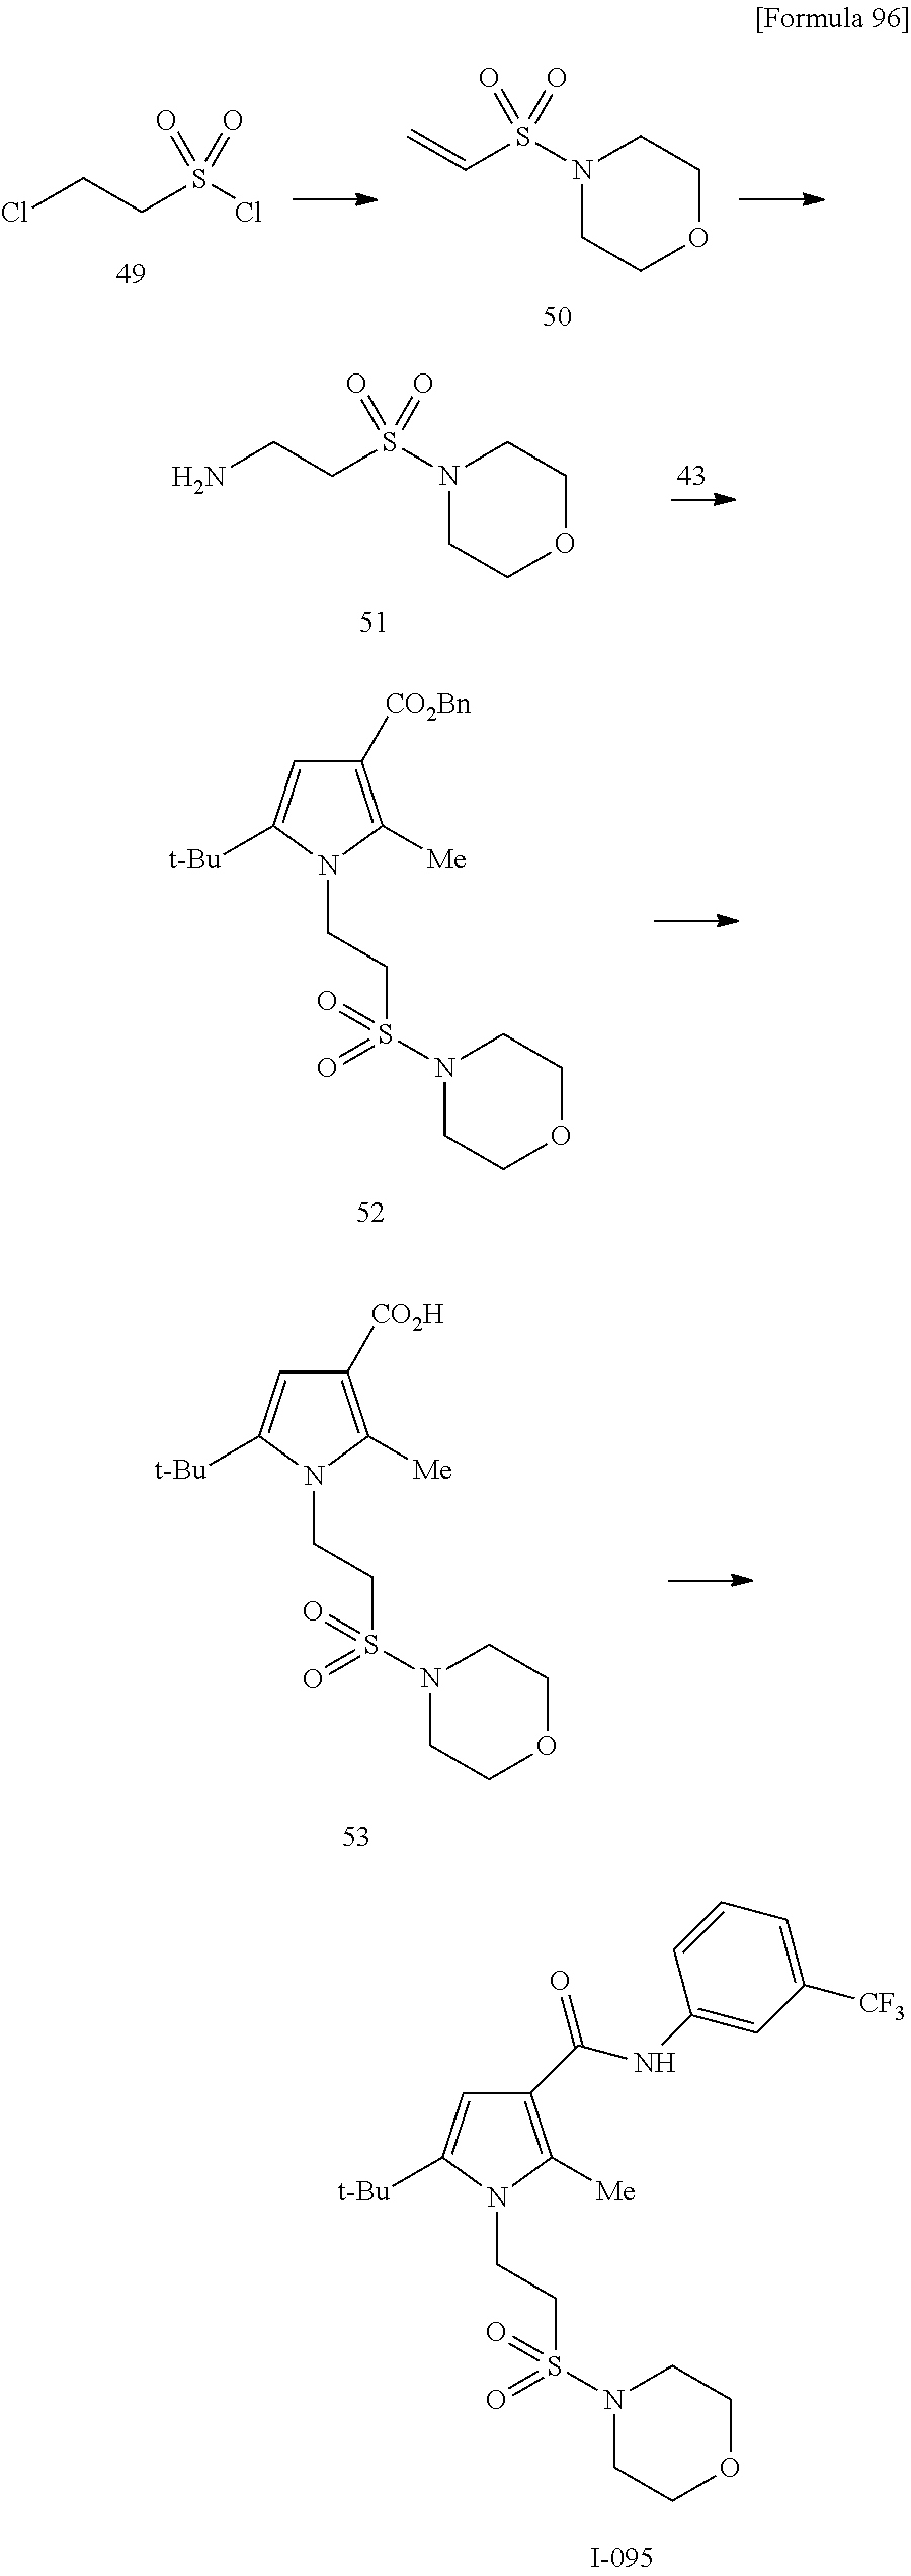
C1(C(=O)NC2=CC([CF3])=CC=C2)=C([Me])N(CCS(N2CCOCC2)(=O)=O)C([t-Bu])=C1.N1(S(C=C)(=O)=O)CCOCC1.ClCCS(Cl)(=O)=O.N1(S(CCN)(=O)=O)CCOCC1.C1([CO2Bn])=C([Me])N(CCS(N2CCOCC2)(=O)=O)C([t-Bu])=C1.C1([CO2H])=C([Me])N(CCS(N2CCOCC2)(=O)=O)C([t-Bu])=C1
